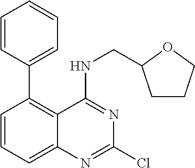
C1=CC=CC=C1C1=C2C(=CC=C1)N=C(Cl)N=C2NCC1CCCO1
